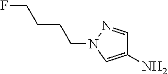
C1(N)=CN(CCCCF)N=C1
